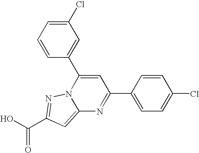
O=C(O)C1=NN2C(=C1)N=C(C1=CC=C(Cl)C=C1)C=C2C1=CC(Cl)=CC=C1
